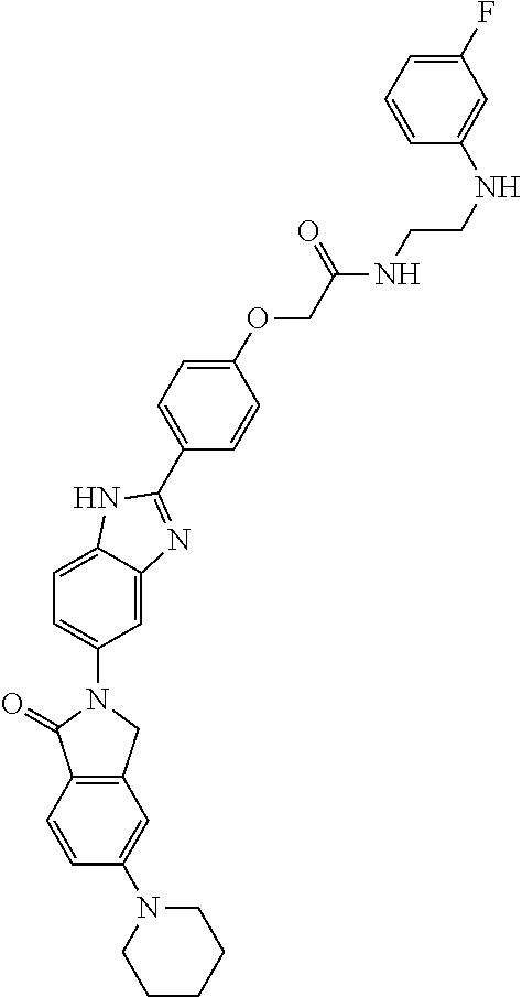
C12=C(C(=O)N(C3=CC=C4C(=C3)N=C(C3=CC=C(OCC(NCCNC5=CC(F)=CC=C5)=O)C=C3)N4)C1)C=CC(N1CCCCC1)=C2
